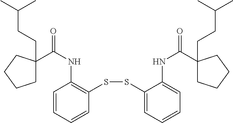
C1=CC=CC(SSC2=CC=CC=C2NC(=O)C2(CCC(C)C)CCCC2)=C1NC(=O)C1(CCC(C)C)CCCC1
